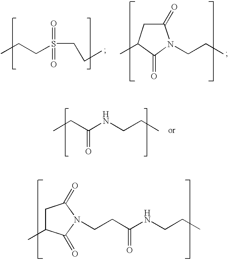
CCC(NCCC)=O.C1C(C)C(=O)N(CCC(NCCC)=O)C1=O.CCCS(CCC)(=O)=O.C1(=O)CC(C)C(=O)N1CCC
